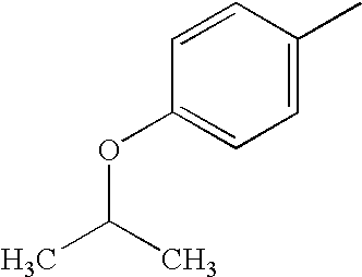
C1=CC(C)=CC=C1OC(C)C
